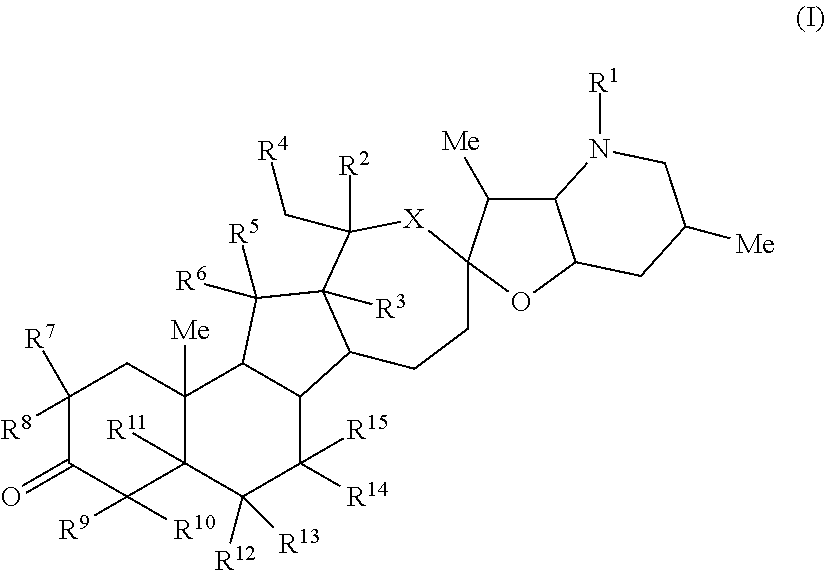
C1([R8])([R7])C(=O)C([R9])([R10])C2([R11])C([Me])(C1)C1C(C([R15])([R14])C2([R12])[R13])C2C([R3])(C1([R5])[R6])C([R2])(C[R4])[X]C1(CC2)C([Me])C2C(O1)CC([Me])CN2[R1]
